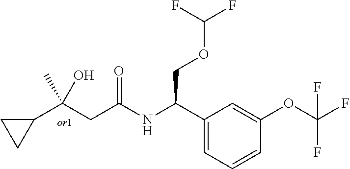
C1(C(CC(=O)NC(C2=CC=CC(OC(F)(F)F)=C2)COC(F)F)(O)C)CC1
